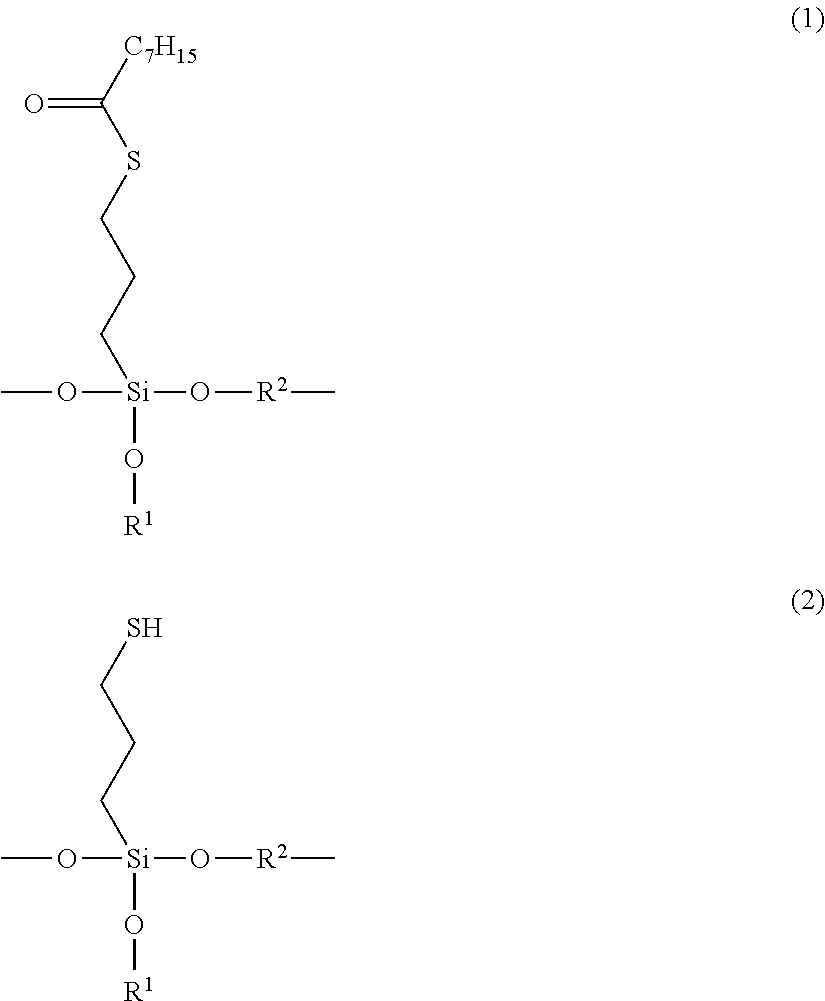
O=C([C7H15])SCCC[Si](O[R1])(OC)O[R2]C.SCCC[Si](O[R1])(OC)O[R2]C
